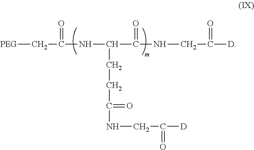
[PEG]CC(=O)NC(C(NCC([D])=O)=O)CCC(=O)NCC([D])=O
